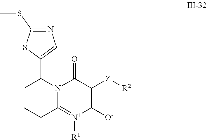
C12=[N+]([R1])C([O-])=C([Z][R2])C(=O)N1C(C1=CN=C(SC)S1)CCC2
